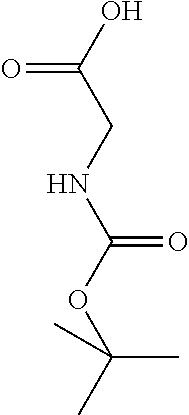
OC(CNC(OC(C)(C)C)=O)=O
